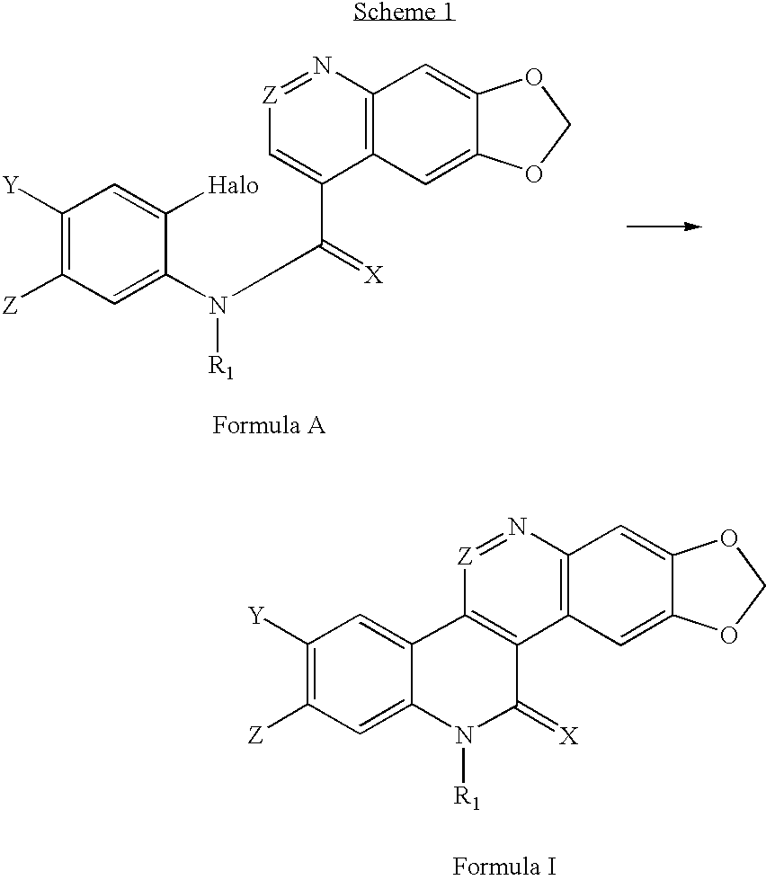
C1([Y])=C([Z])C=C(N([R1])C(C2=C[Z]=NC3=C2C=C2C(=C3)OCO2)=[X])C([Halo])=C1.C1([Y])=C([Z])C=C2C(=C1)C1=C(C(=[X])N2[R1])C2=C(N=[Z]1)C=C1C(=C2)OCO1
